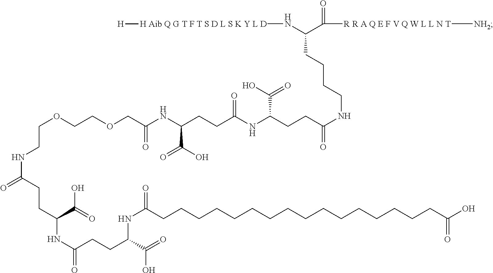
[H Aib Q G T F T S D L S K Y L D](NC(CCCCNC(CCC(NC(CCC(NC(COCCOCCNC(=O)CCC(NC(CCC(C(O)=O)NC(CCCCCCCCCCCCCCCCC(=O)O)=O)=O)C(O)=O)=O)C(=O)O)=O)C(=O)O)=O)C([R R A Q E F V Q W L L N T][NH2])=O)[H]
